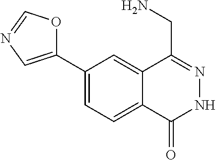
C1(C2=CN=CO2)=CC=C2C(=C1)C(CN)=NNC2=O
